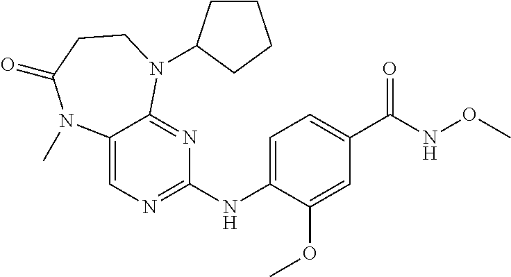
C1(NC2=NC=C3C(=N2)N(C2CCCC2)CCC(=O)N3C)=CC=C(C(NOC)=O)C=C1OC
